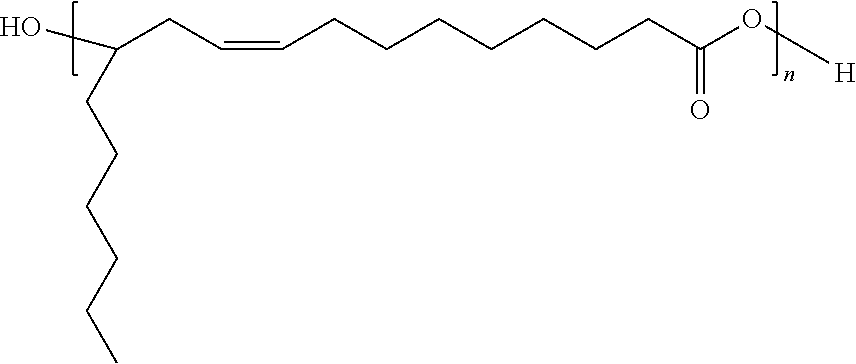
C(CC=CCCCCCCCC(=O)O[H])(O)CCCCCC
